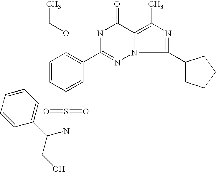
C1=CC(S(=O)(=O)NC(CO)C2=CC=CC=C2)=CC(C2=NN3C(=C(C)N=C3C3CCCC3)C(=O)N2)=C1OCC
